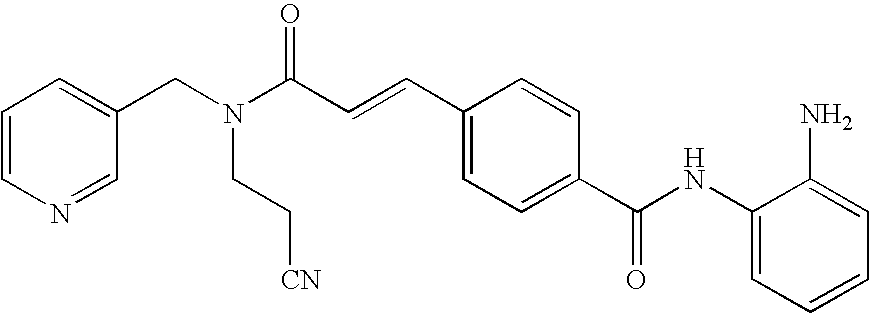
C1(NC(C2=CC=C(C=CC(N(CC3=CC=CN=C3)CC[CN])=O)C=C2)=O)=CC=CC=C1N
